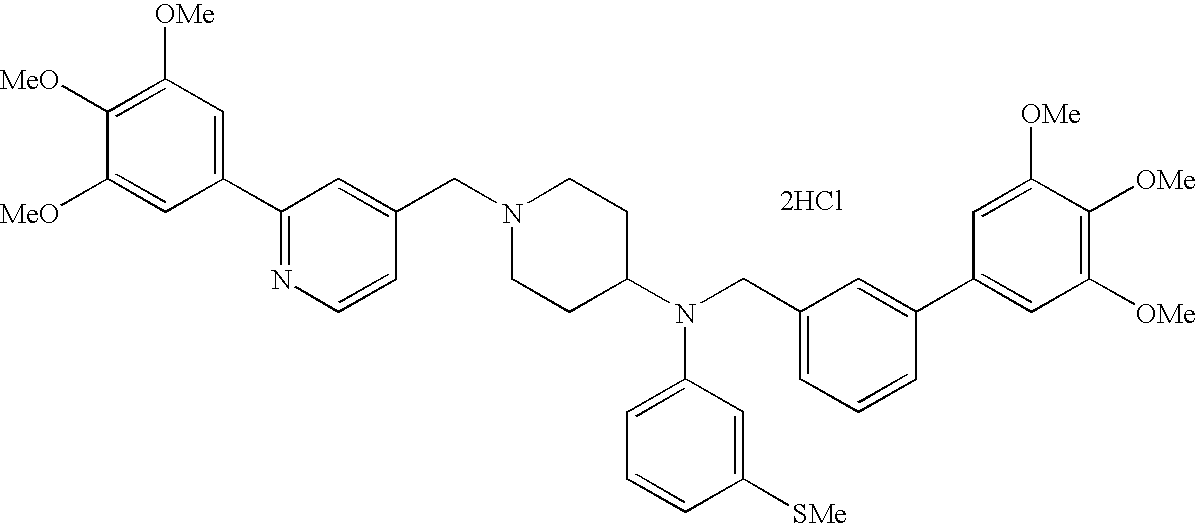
C1(C2=NC=CC(CN3CCC(N(CC4=CC=CC(C5=CC([OMe])=C([OMe])C([OMe])=C5)=C4)C4=CC=CC([SMe])=C4)CC3)=C2)=CC([OMe])=C([MeO])C([MeO])=C1.[2HCl]
